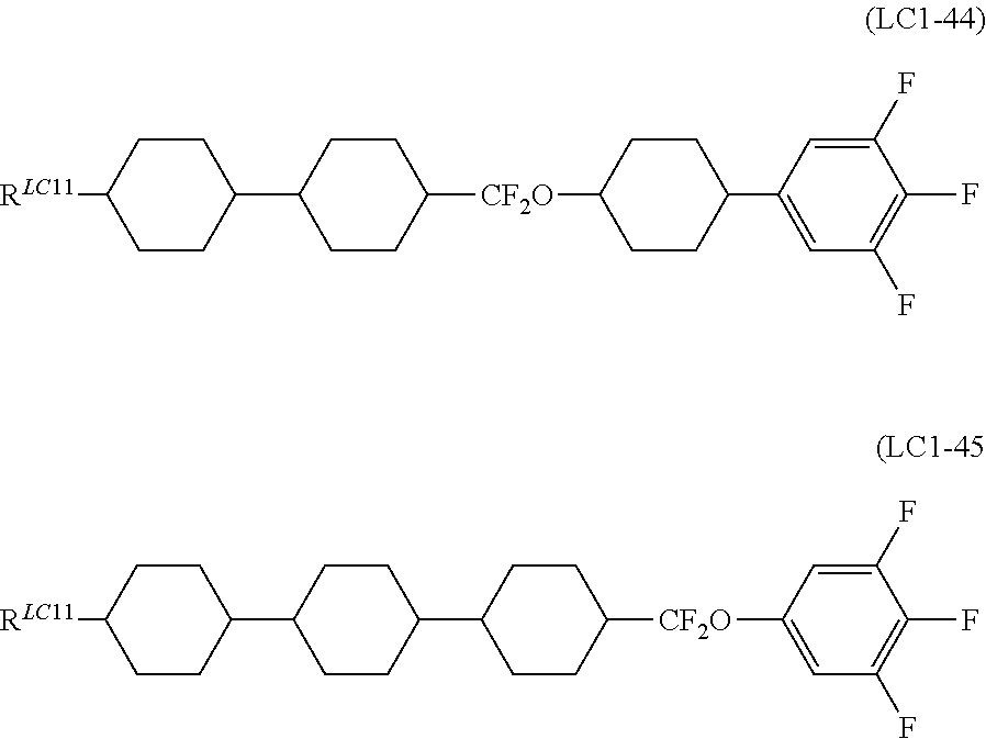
C1CC(C2CCC([CF2O]C3CCC(C4=CC(F)=C(F)C(F)=C4)CC3)CC2)CCC1[RLC11].C1CC(C2CCC(C3CCC([CF2O]C4=CC(F)=C(F)C(F)=C4)CC3)CC2)CCC1[RLC11]
